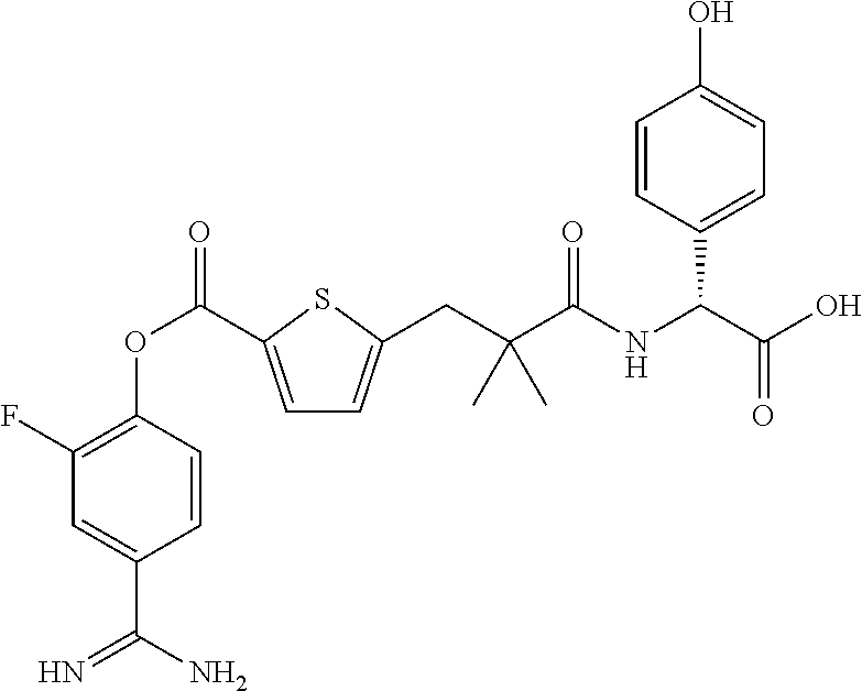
C1(F)=C(OC(=O)C2=CC=C(CC(C(=O)NC(C3=CC=C(O)C=C3)C(O)=O)(C)C)S2)C=CC(C(N)=N)=C1
